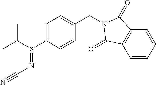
C1=C(S(C(C)C)=NC#N)C=CC(CN2C(=O)C3=C(C=CC=C3)C2=O)=C1
